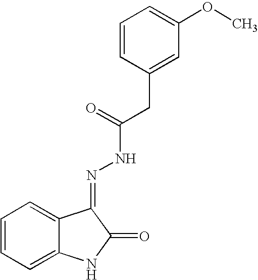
C1=CC=C2C(=C1)C(=NNC(CC1=CC(OC)=CC=C1)=O)C(=O)N2
